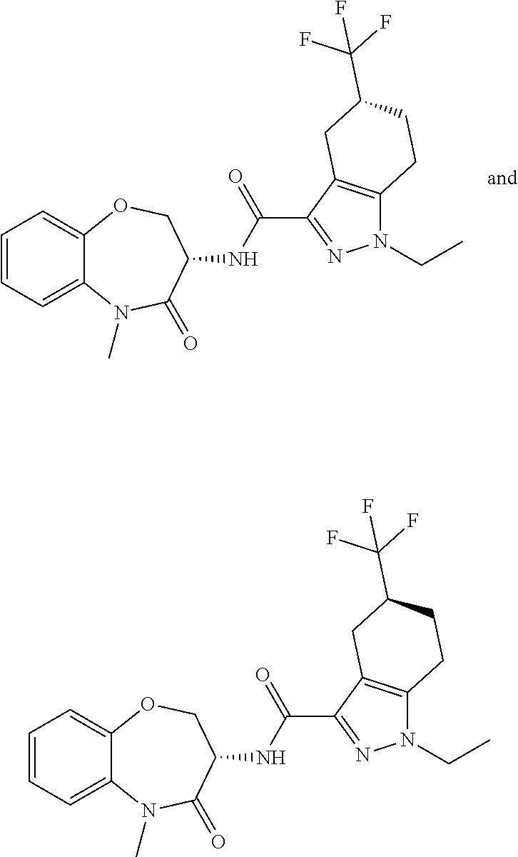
C12=CC=CC=C1OCC(NC(C1=NN(CC)C3=C1CC(C(F)(F)F)CC3)=O)C(=O)N2C.C12=CC=CC=C1OCC(NC(C1=NN(CC)C3=C1CC(C(F)(F)F)CC3)=O)C(=O)N2C
